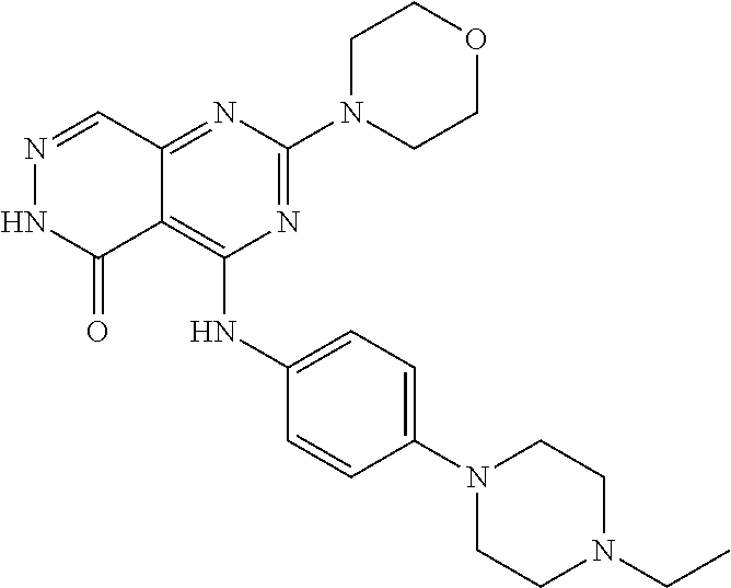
N1=C(N2CCOCC2)N=C2C(=C1NC1=CC=C(N3CCN(CC)CC3)C=C1)C(=O)NN=C2
